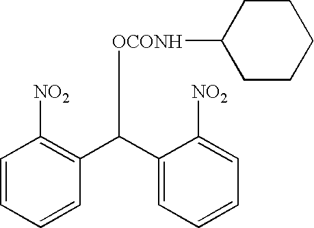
C1=CC=CC(C(C2=CC=CC=C2[NO2])[OCONH]C2CCCCC2)=C1[NO2]
